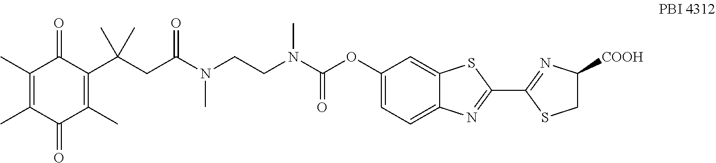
O=C1C(C)=C(C)C(=O)C(C)=C1C(CC(N(CCN(C(OC1=CC=C2C(=C1)SC(C1=NC([COOH])CS1)=N2)=O)C)C)=O)(C)C
